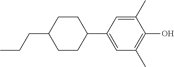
C1CC(CCC)CCC1C1=CC(C)=C(O)C(C)=C1
